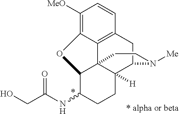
C1([MeO])=C2C3=C(C=C1)CC1C4([H])C3(C(C(NC(CO)=O)CC4)O2)CCN1[Me]
